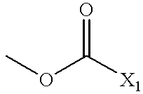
COC([X1])=O
